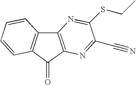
C12=C(C(=O)C3=C1C=CC=C3)N=C(C#N)C(SCC)=N2
